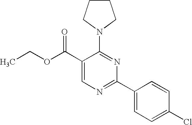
C1(C(OCC)=O)=CN=C(C2=CC=C(Cl)C=C2)N=C1N1CCCC1
